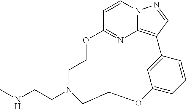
C1=CN2C3=C(C=N2)C2=CC(=CC=C2)OCCN(CCNC)CCOC1=N3
